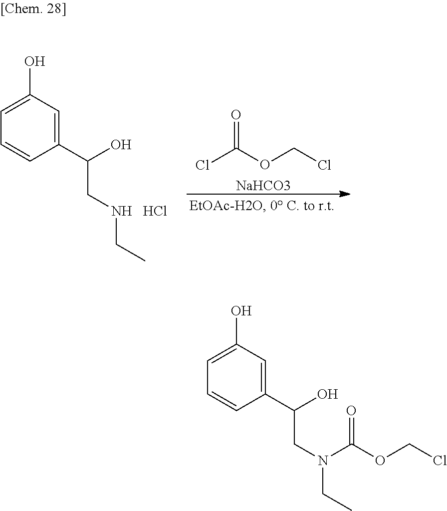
ClC(OCCl)=O.[NaHCO3].C1=CC(C(O)CNCC)=CC(O)=C1.Cl.C1=CC(C(O)CN(CC)C(OCCl)=O)=CC(O)=C1
